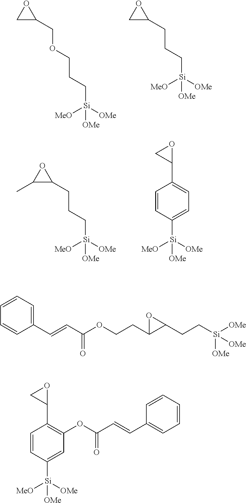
C1C(COCCC[Si]([OMe])([MeO])[OMe])O1.C1C(CCC[Si]([OMe])([MeO])[OMe])O1.C1(C)C(CCC[Si]([OMe])([MeO])[OMe])O1.C1([Si]([OMe])([MeO])[OMe])=CC=C(C2OC2)C=C1.C1(C=CC(=O)OCCC2C(CC[Si]([OMe])([OMe])[OMe])O2)=CC=CC=C1.C1([Si]([OMe])([MeO])[OMe])=CC(OC(C=CC2=CC=CC=C2)=O)=C(C2OC2)C=C1
